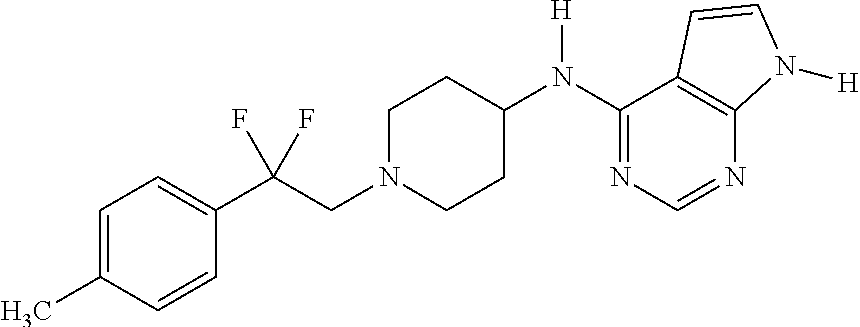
C1=C(C)C=CC(C(CN2CCC(N(C3=NC=NC4=C3C=CN4[H])[H])CC2)(F)F)=C1
